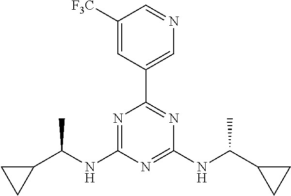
N1=C(NC(C2CC2)C)N=C(NC(C2CC2)C)N=C1C1=CN=CC([F3C])=C1
